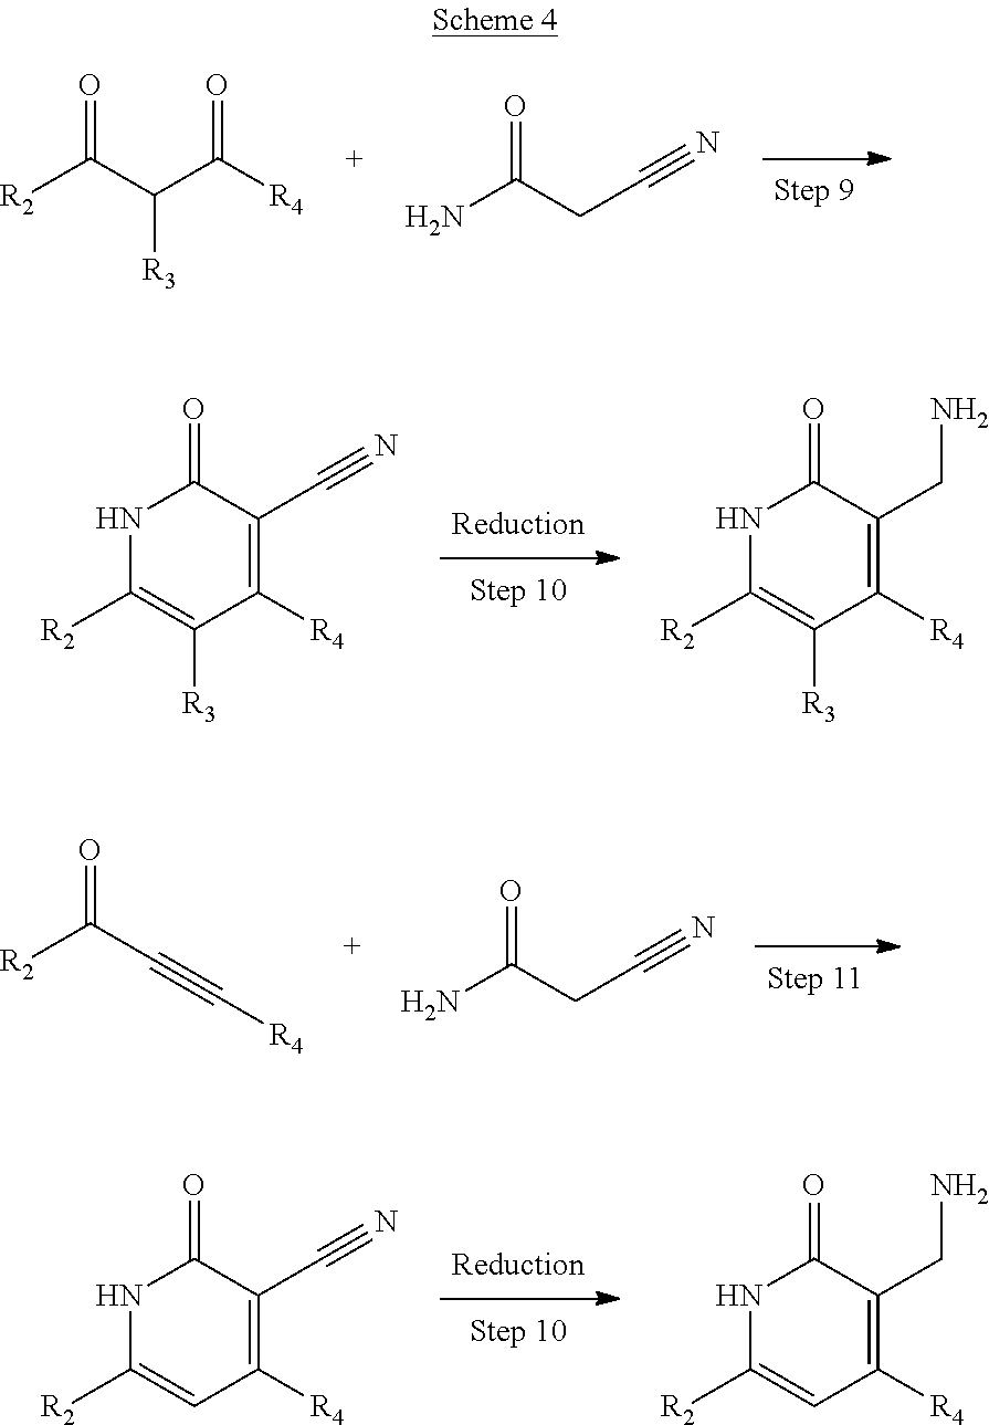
N1C([R2])=C([R3])C([R4])=C(C#N)C1=O.N1C([R2])=C([R3])C([R4])=C(CN)C1=O.N1C([R2])=CC([R4])=C(C#N)C1=O.N1C([R2])=CC([R4])=C(CN)C1=O.[R2]C(C(C([R4])=O)[R3])=O.NC(CC#N)=O.[R2]C(C#C[R4])=O.NC(CC#N)=O
